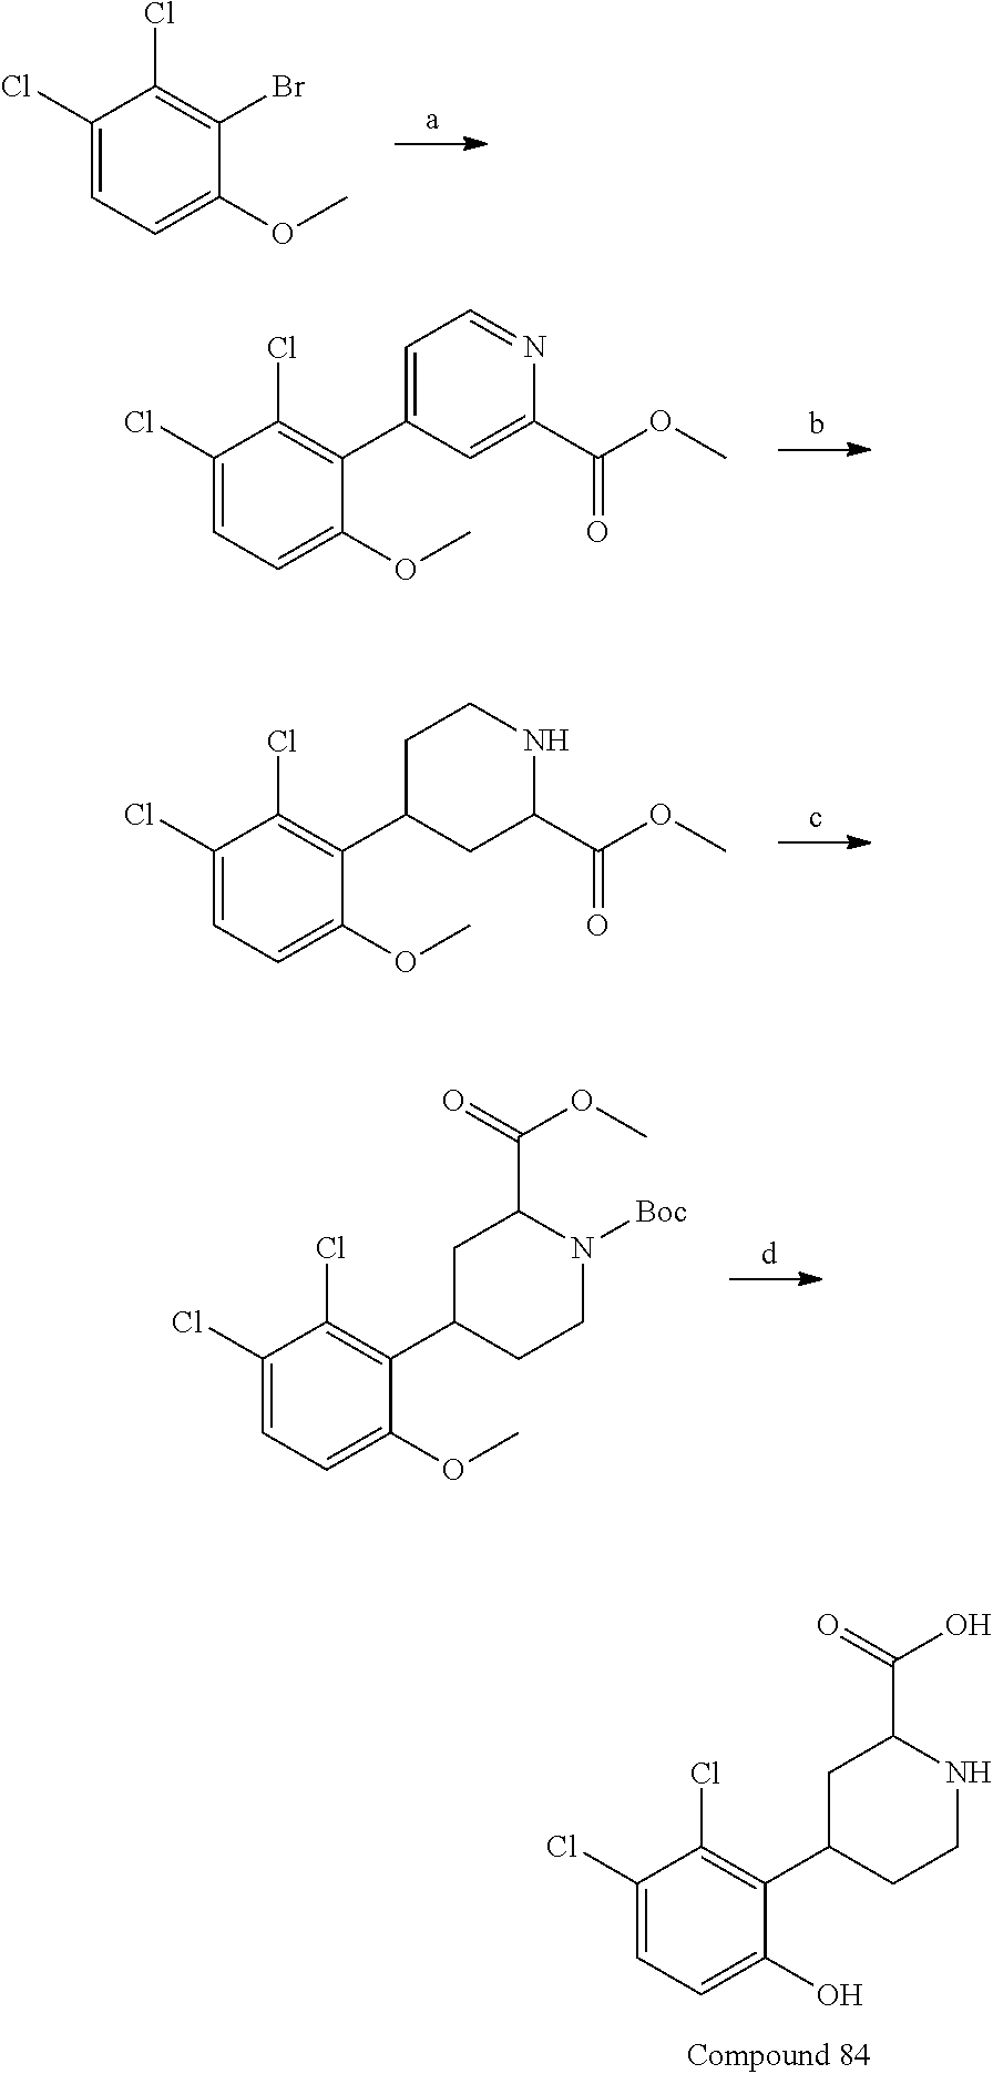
C1(Cl)=CC=C(OC)C(Br)=C1Cl.C1(Cl)=CC=C(OC)C(C2=CC=NC(C(OC)=O)=C2)=C1Cl.C1(Cl)=CC=C(OC)C(C2CC(C(OC)=O)NCC2)=C1Cl.C1(Cl)=CC=C(OC)C(C2CCN([Boc])C(C(=O)OC)C2)=C1Cl.C1(Cl)=CC=C(O)C(C2CCNC(C(=O)O)C2)=C1Cl
